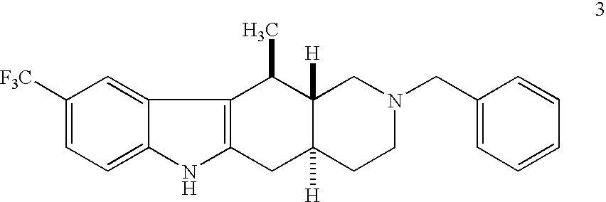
C1=C2C(=CC=C1[F3C])NC1=C2C(C)C2([H])C([H])(C1)CCN(CC1=CC=CC=C1)C2
